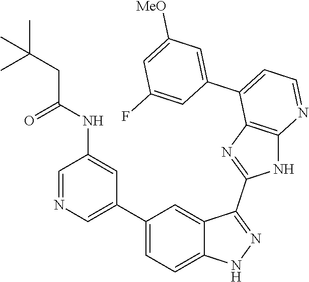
C1=NC=C(C2=CC=C3C(=C2)C(C2=NC4=C(N2)N=CC=C4C2=CC([MeO])=CC(F)=C2)=NN3)C=C1NC(CC(C)(C)C)=O
